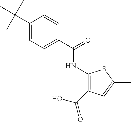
C1(C(C)(C)C)=CC=C(C(=O)NC2=C(C(O)=O)C=C(C)S2)C=C1
